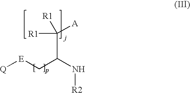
[Q][E]CC(N[R2])C([R1])([A])[R1]
